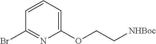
C1(Br)=NC(OCC[NHBoc])=CC=C1
